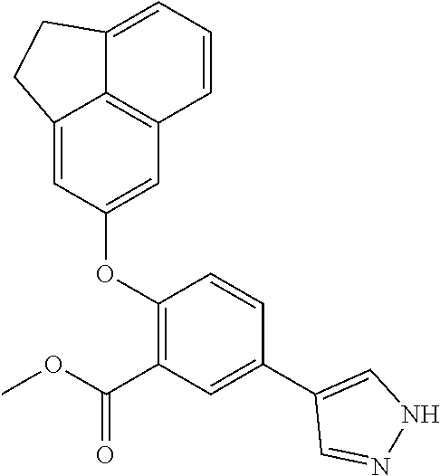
O(C1=C(C(OC)=O)C=C(C2=CNN=C2)C=C1)C1=CC2=C3C(=C1)CCC3=CC=C2
